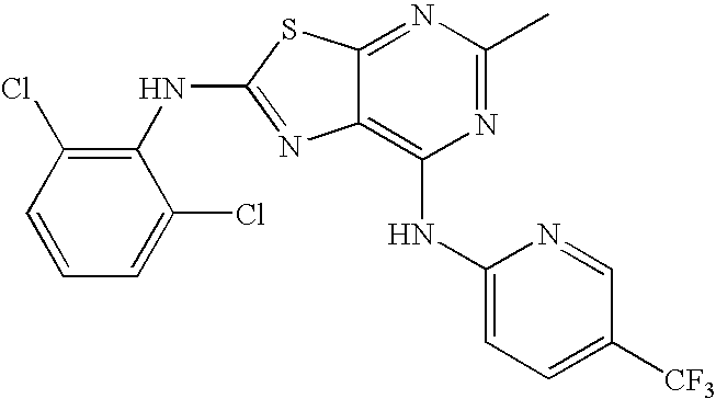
C1(NC2=C(Cl)C=CC=C2Cl)=NC2=C(NC3=CC=C([CF3])C=N3)N=C(C)N=C2S1
